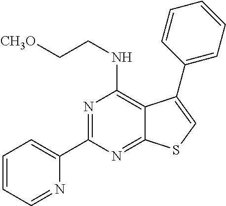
C1=CC=NC(C2=NC(NCC[CH3O])=C3C(=N2)SC=C3C2=CC=CC=C2)=C1
